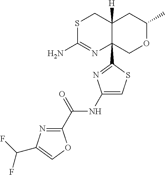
S1C(N)=NC2(C3=NC(NC(C4=NC(C(F)F)=CO4)=O)=CS3)C([H])(C1)CC(C)OC2
